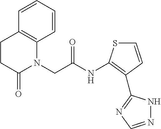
C1=CC2=C(C=C1)N(CC(=O)NC1=C(C3=NC=NN3)C=CS1)C(=O)CC2
